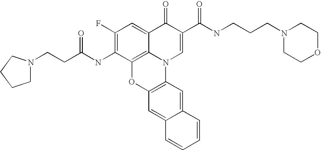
C12=C3C(=CC(F)=C1NC(CCN1CCCC1)=O)C(=O)C(C(=O)NCCCN1CCOCC1)=CN3C1=C(O2)C=C2C(=C1)C=CC=C2
